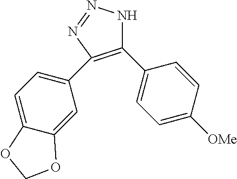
C1(C2=CC=C([OMe])C=C2)=C(C2=CC=C3C(=C2)OCO3)N=NN1
